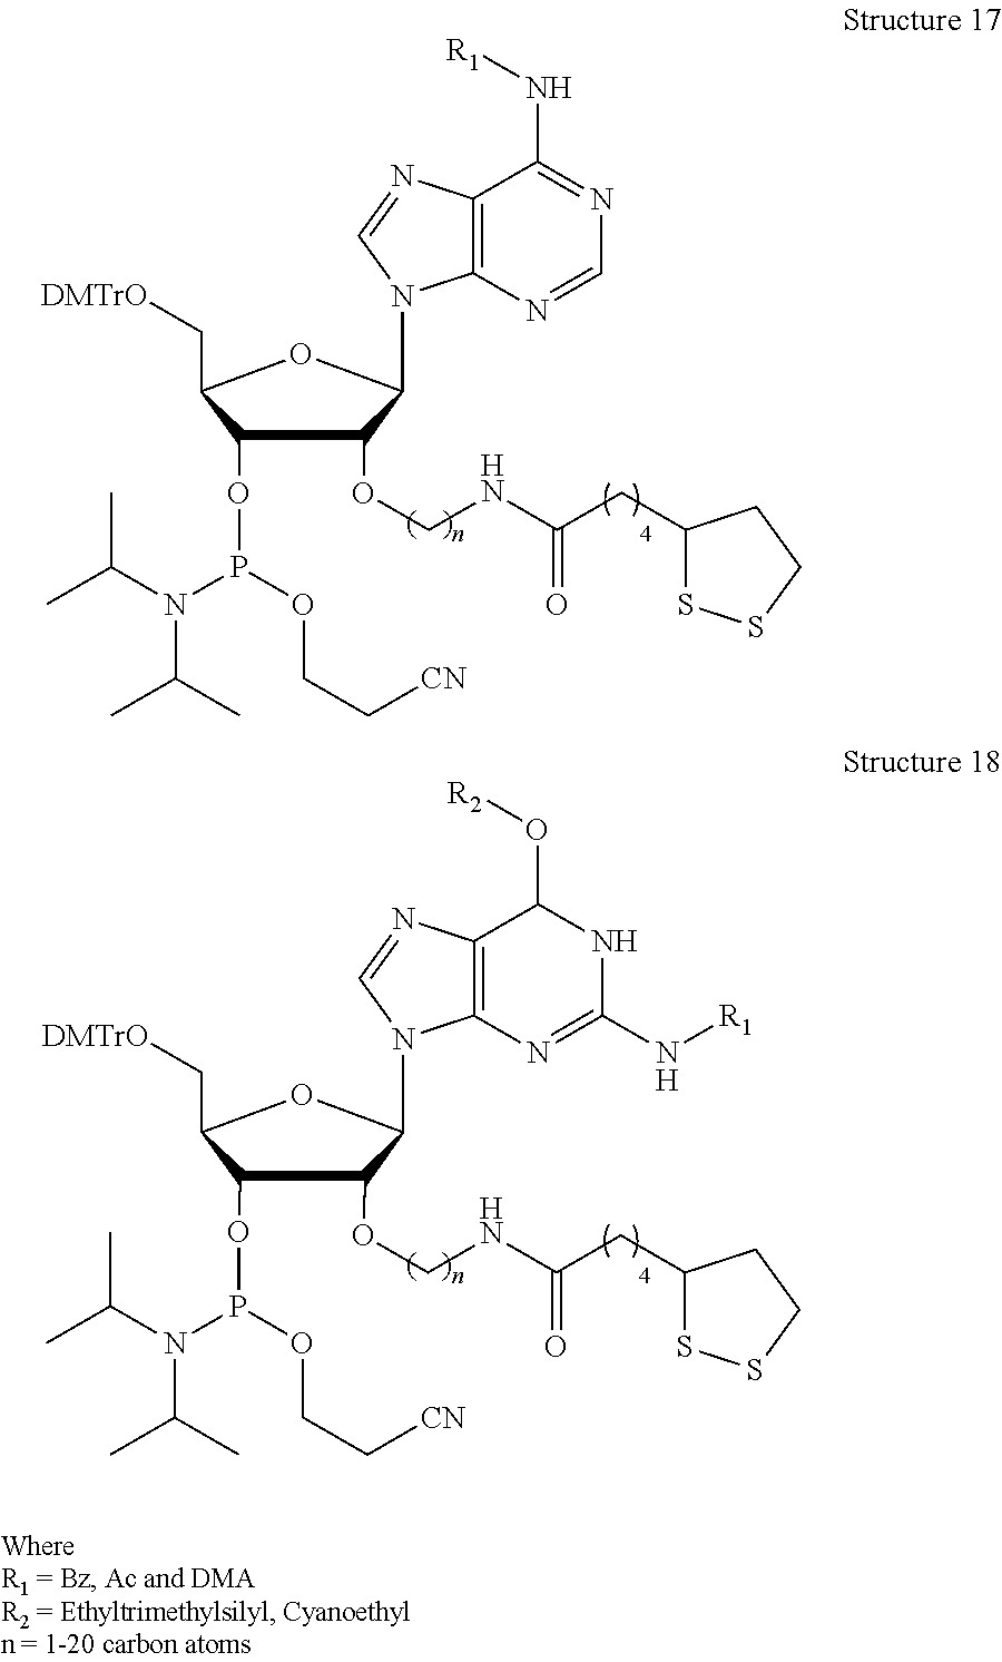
C1(OP(N(C(C)C)C(C)C)OCC[CN])C(OCNC(CC2SSCC2)=O)C(N2C3=C(C(N[R1])=NC=N3)N=C2)OC1C[DMTrO].C1(OP(N(C(C)C)C(C)C)OCC[CN])C(OCNC(CC2SSCC2)=O)C(N2C3=C(C(O[R2])NC(N[R1])=N3)N=C2)OC1C[DMTrO]
